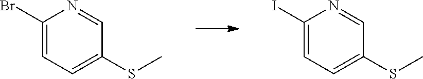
C1(Br)=CC=C(SC)C=N1.C1(I)=CC=C(SC)C=N1
